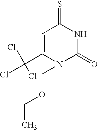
C1(C(Cl)(Cl)Cl)=CC(=S)NC(=O)N1COCC
